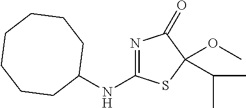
N1=C(NC2CCCCCCC2)SC(C(C)C)(OC)C1=O
